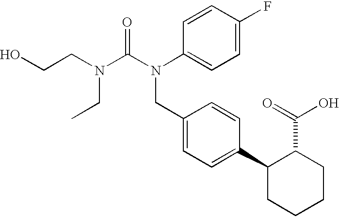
OCCN(CC)C(N(CC1=CC=C(C2CCCCC2C(O)=O)C=C1)C1=CC=C(F)C=C1)=O
